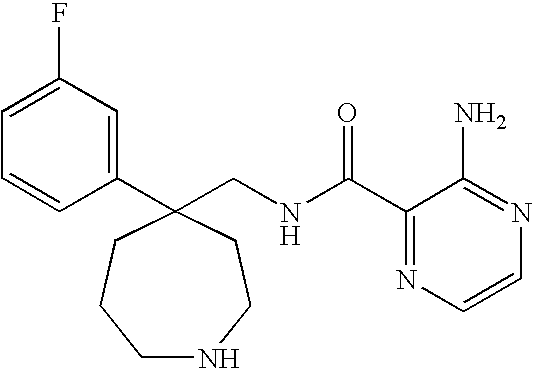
C1(C2(CNC(C3=NC=CN=C3N)=O)CCCNCC2)=CC(F)=CC=C1
